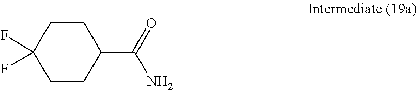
C1CC(F)(F)CCC1C(=O)N
